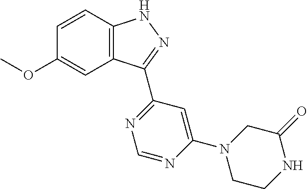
O(C1=CC2=C(C=C1)NN=C2C1=NC=NC(N2CCNC(=O)C2)=C1)C
